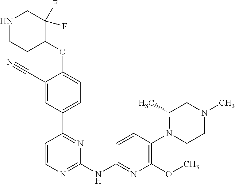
C1=CN=C(NC2=NC(OC)=C(N3CCN(C)CC3C)C=C2)N=C1C1=CC=C(OC2C(F)(F)CNCC2)C(C#N)=C1
